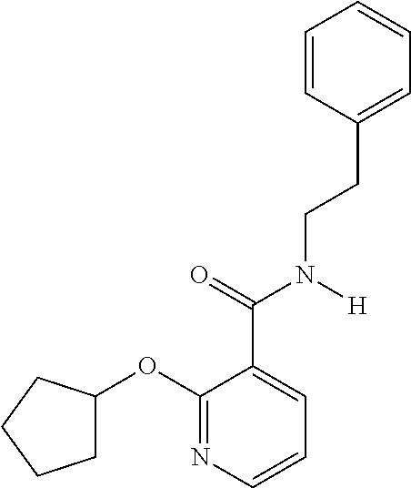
C1C(OC2=NC=CC=C2C(N(CCC2=CC=CC=C2)[H])=O)CCC1
